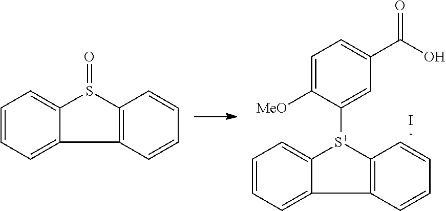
C1=CC=C2C(=C1)[S+](C1=CC(C(O)=O)=CC=C1[MeO])C1=C2C=CC=C1.I.C1=CC=C2C(=C1)S(=O)C1=C2C=CC=C1
